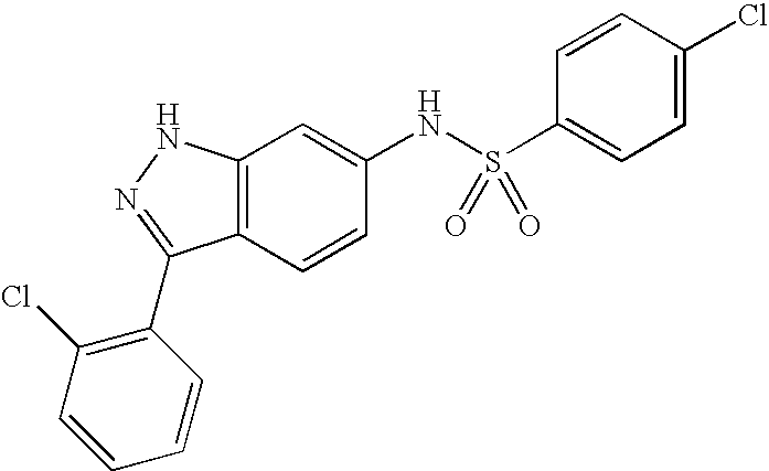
C12=C(C=CC(NS(C3=CC=C(Cl)C=C3)(=O)=O)=C1)C(C1=C(Cl)C=CC=C1)=NN2
